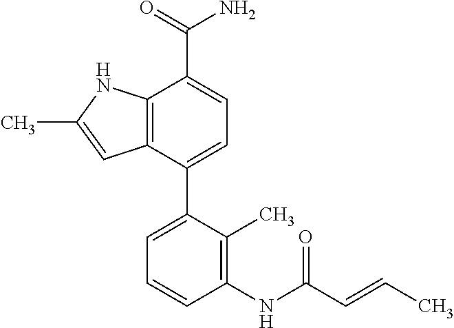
C12=C(C(C3=CC=CC(NC(C=CC)=O)=C3C)=CC=C1C(=O)N)C=C(C)N2
